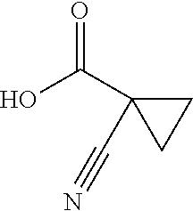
OC(C1(C#N)CC1)=O
